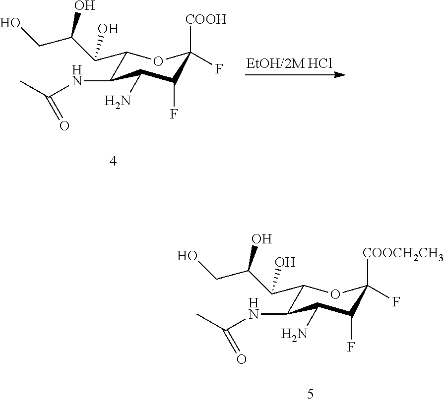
C1(C(C(CO)O)O)C(NC(C)=O)C(N)C(F)C([COOH])(F)O1.C1(C(C(CO)O)O)C(NC(C)=O)C(N)C(F)C([COOCH2CH3])(F)O1
